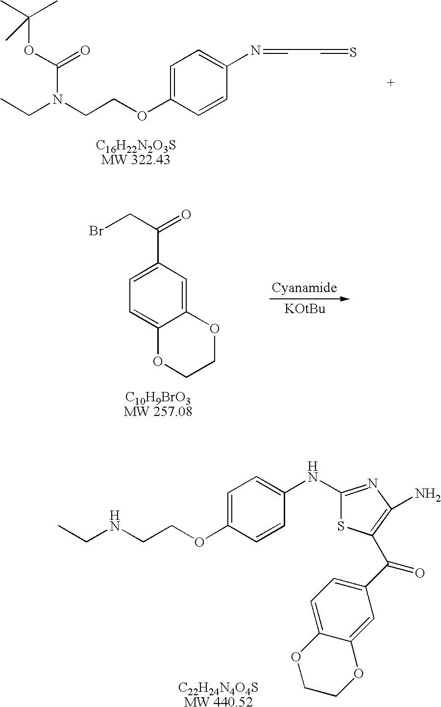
C1(NC2=CC=C(OCCNCC)C=C2)=NC(N)=C(C(C2=CC=C3C(=C2)OCCO3)=O)S1.C(N(CCOC1=CC=C(N=CC=S)C=C1)C(=O)OC(C)(C)C)C.C1=C(C(=O)CBr)C=C2C(=C1)OCCO2
